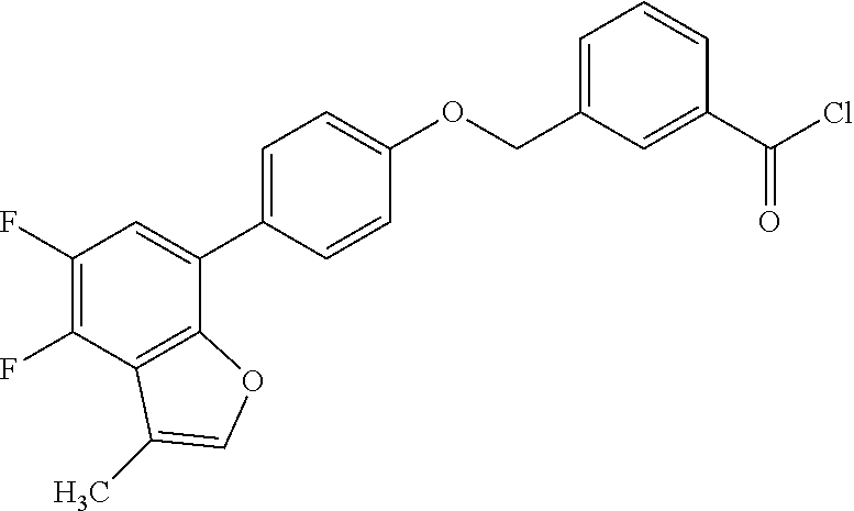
C1(F)=C(F)C2=C(C(C3=CC=C(OCC4=CC=CC(C(Cl)=O)=C4)C=C3)=C1)OC=C2C
